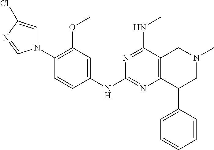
C1(N2C=C(Cl)N=C2)=C(OC)C=C(NC2=NC3=C(C(NC)=N2)CN(C)CC3C2=CC=CC=C2)C=C1
